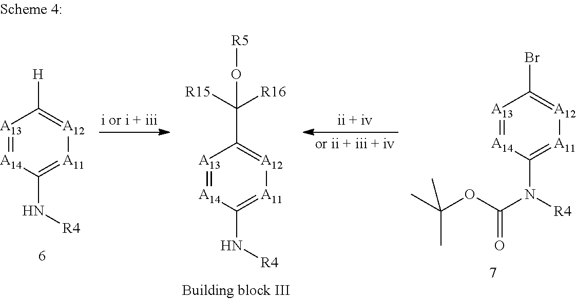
[A13]1=[A14]C(N[R4])=[A11][A12]=C1[H].[A13]1=[A14]C(N[R4])=[A11][A12]=C1C([R15])([R16])O[R5].[A13]1=[A14]C(N([R4])C(=O)OC(C)(C)C)=[A11][A12]=C1Br
